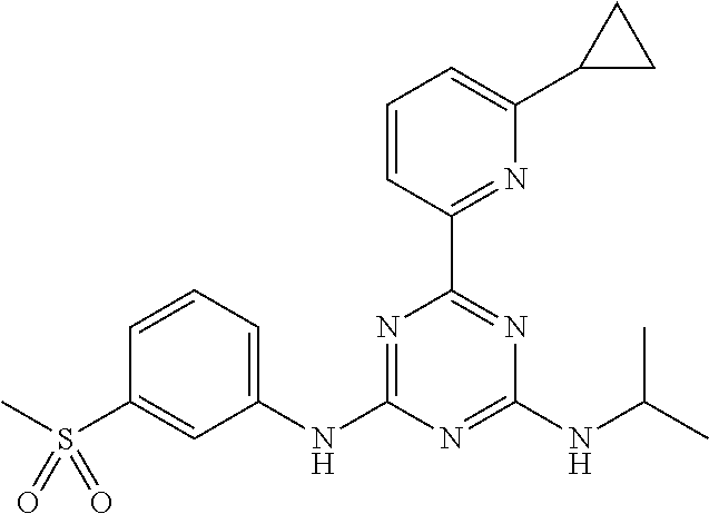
C1=CC(C2=NC(NC(C)C)=NC(NC3=CC=CC(S(C)(=O)=O)=C3)=N2)=NC(C2CC2)=C1
